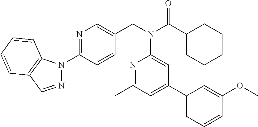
C1(N2N=CC3=C2C=CC=C3)=NC=C(CN(C(C2CCCCC2)=O)C2=CC(C3=CC=CC(OC)=C3)=CC(C)=N2)C=C1
